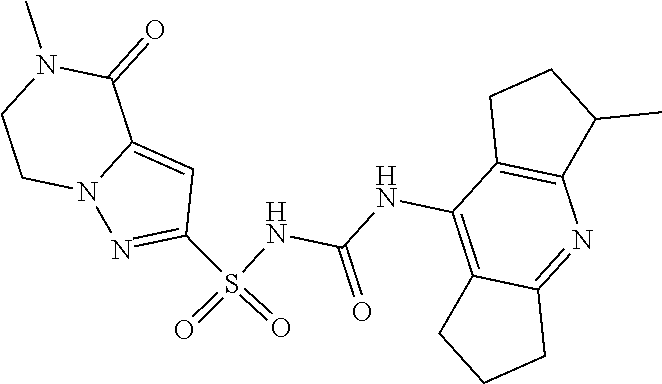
S(NC(NC1=C2C(=NC3=C1CCC3C)CCC2)=O)(=O)(=O)C1=NN2C(=C1)C(=O)N(C)CC2
